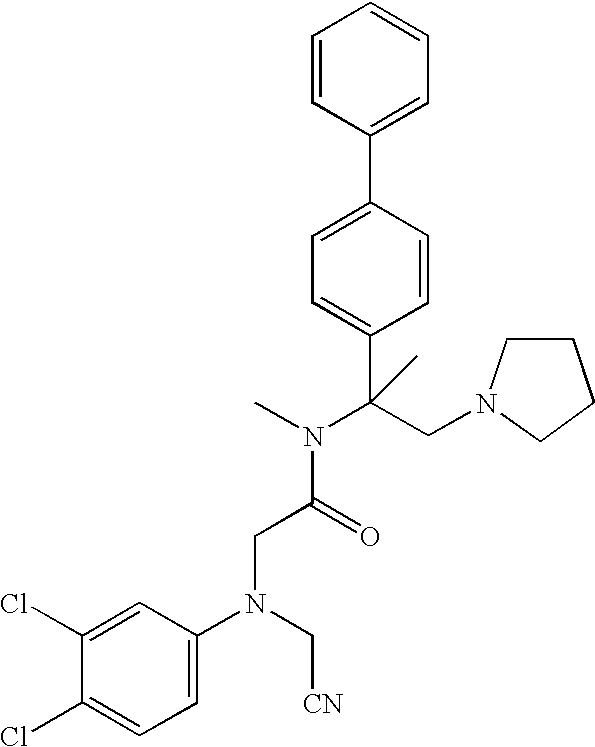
C1=C(Cl)C(Cl)=CC=C1N(C[CN])CC(N(C)C(C1=CC=C(C2=CC=CC=C2)C=C1)(CN1CCCC1)C)=O
